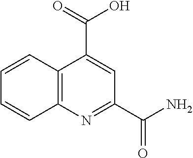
C12=C(N=C(C(N)=O)C=C1C(=O)O)C=CC=C2
